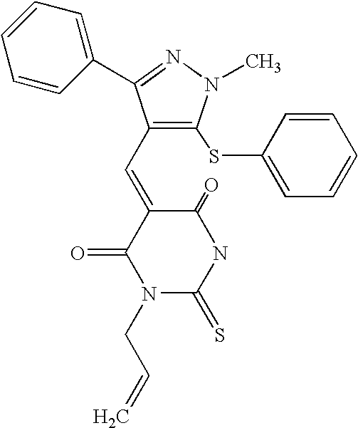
C1(=O)C(=CC2=C(SC3=CC=CC=C3)N(C)N=C2C2=CC=CC=C2)C(=O)N(CC=C)C(=S)N1
